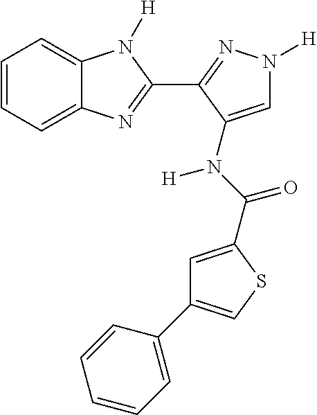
C1=CC=C2C(=C1)N([H])C(C1=NN([H])C=C1N(C(=O)C1=CC(C3=CC=CC=C3)=CS1)[H])=N2
